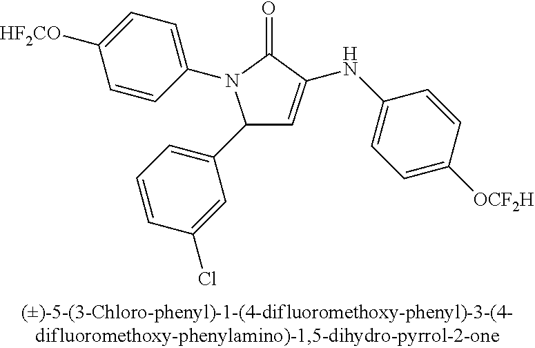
C1(C2=CC=CC(Cl)=C2)C=C(NC2=CC=C([OCF2H])C=C2)C(=O)N1C1=CC=C([OCF2H])C=C1
